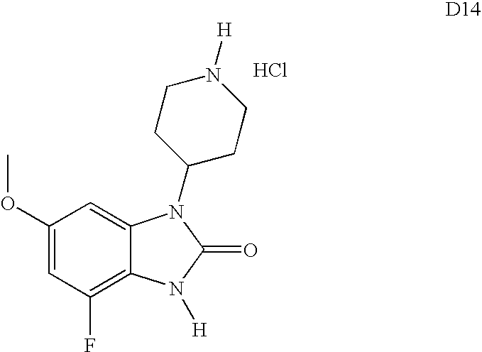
C1(OC)=CC(F)=C2C(=C1)N(C1CCN([H])CC1)C(=O)N2[H].Cl
